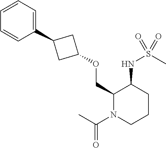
C1(OCC2C(NS(C)(=O)=O)CCCN2C(C)=O)CC(C2=CC=CC=C2)C1
